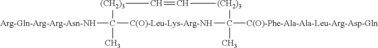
[Arg-Gln-Arg-Arg-Asn-NH]C1(C)[C(O)-Leu-Lys-Arg-NH]C([C(O)-Phe-Ala-Ala-Leu-Arg-Asp-Gln])(C)[(CH2)3]C=C[(CH2)3]1
